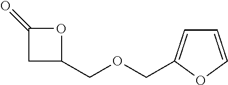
C(C1CC(=O)O1)OCC1=CC=CO1
